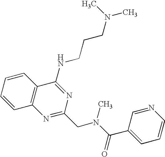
C1=CC=CC2=C1N=C(CN(C(=O)C1=CC=CN=C1)C)N=C2NCCCN(C)C
